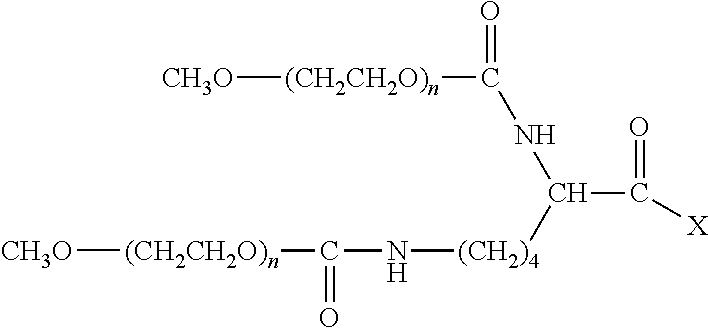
C(=O)([X])C(NC([(CH2CH2O)n][CH3O])=O)[(CH2)4]NC([(CH2CH2O)n][CH3O])=O
